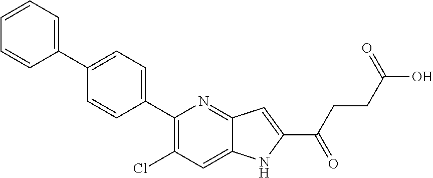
C1(C2=CC=C(C3=CC=CC=C3)C=C2)=C(Cl)C=C2C(=N1)C=C(C(CCC(O)=O)=O)N2
